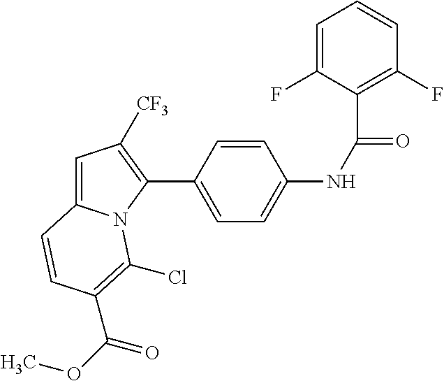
C1(C2=CC=C(NC(=O)C3=C(F)C=CC=C3F)C=C2)=C([CF3])C=C2N1C(Cl)=C(C(OC)=O)C=C2
